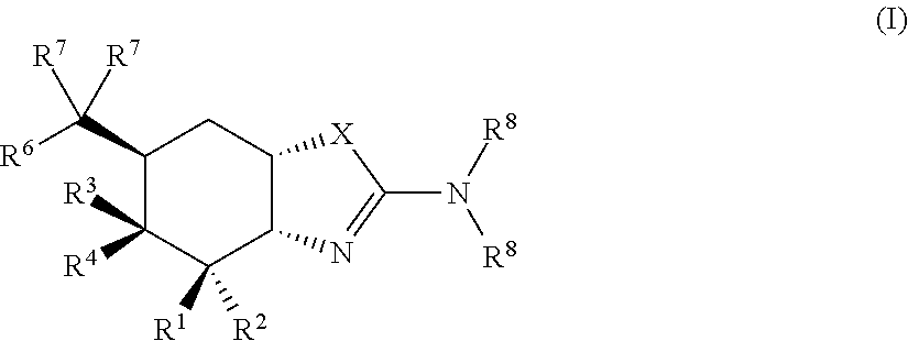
C1(C([R6])([R7])[R7])C([R4])([R3])C([R1])([R2])C2C(C1)[X]C(N([R8])[R8])=N2
